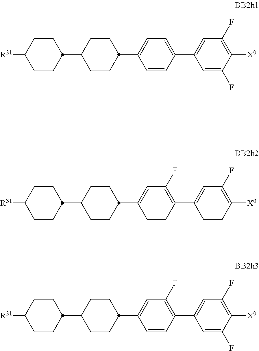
C1CC(C2CCC(C3=CC=C(C4=CC(F)=C([X0])C(F)=C4)C=C3)CC2)CCC1[R31].C1CC(C2CCC(C3=CC(F)=C(C4=CC(F)=C([X0])C=C4)C=C3)CC2)CCC1[R31].C1CC(C2CCC(C3=CC(F)=C(C4=CC(F)=C([X0])C(F)=C4)C=C3)CC2)CCC1[R31]
